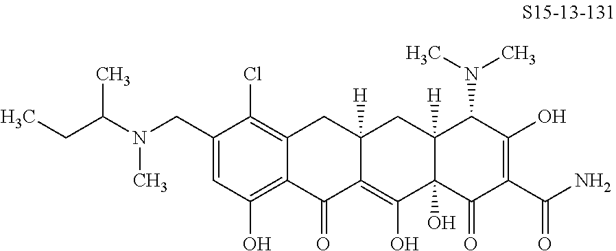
C1(CN(C(C)CC)C)=CC(O)=C2C(=C1Cl)CC1([H])C(=C(O)C3(O)C([H])(C1)C(N(C)C)C(O)=C(C(N)=O)C3=O)C2=O
